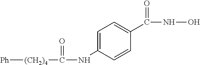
C1=C(NC([(CH2)4][Ph])=O)C=CC(C(NO)=O)=C1
